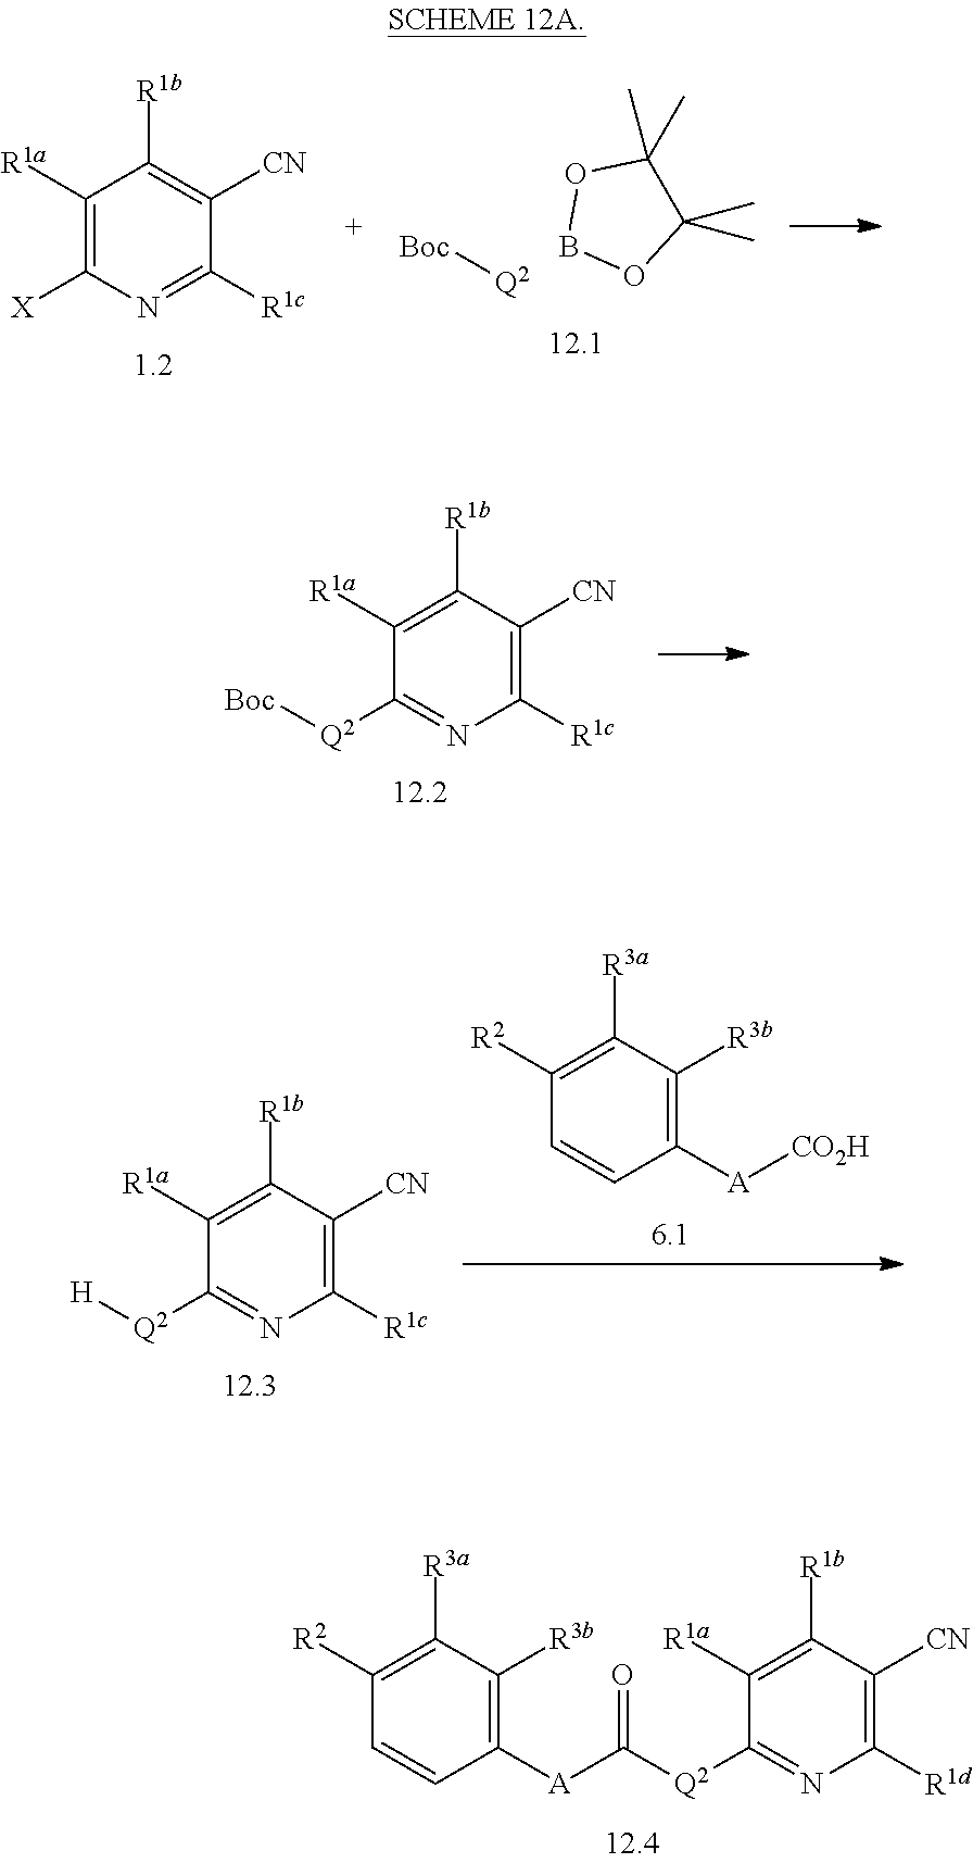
[Boc][Q2].B1OC(C)(C)C(C)(C)O1.N1=C([R1c])C([CN])=C([R1b])C([R1a])=C1[X].N1=C([Q2][Boc])C([R1a])=C([R1b])C([CN])=C1[R1c].N1=C([Q2][H])C([R1a])=C([R1b])C([CN])=C1[R1c].C1=CC([R2])=C([R3a])C([R3b])=C1[A][CO2H].C1=CC([A]C([Q2]C2=NC([R1d])=C([CN])C([R1b])=C2[R1a])=O)=C([R3b])C([R3a])=C1[R2]
